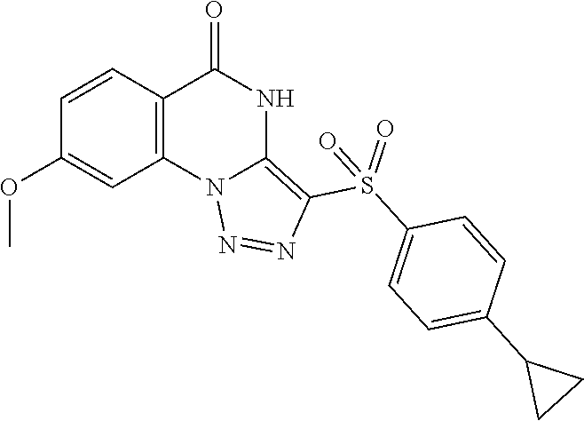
C1(OC)=CC2=C(C=C1)C(=O)NC1=C(S(C3=CC=C(C4CC4)C=C3)(=O)=O)N=NN21
